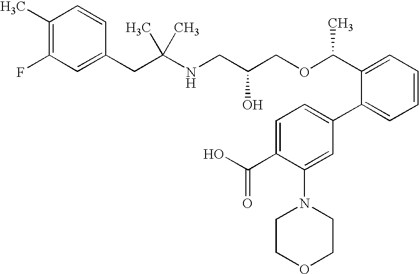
C1(F)=C(C)C=CC(CC(NCC(COC(C2=CC=CC=C2C2=CC=C(C(O)=O)C(N3CCOCC3)=C2)C)O)(C)C)=C1
